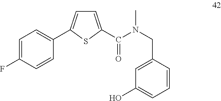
C1=C(C(N(CC2=CC(O)=CC=C2)C)=O)SC(C2=CC=C(F)C=C2)=C1
